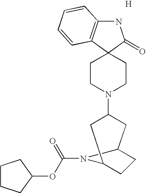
N1C2=C(C3(C1=O)CCN(C1CC4CCC(C1)N4C(=O)OC1CCCC1)CC3)C=CC=C2.[H]
